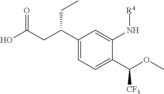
OC(CC(C1=CC=C(C(OC)[CF3])C(N[R4])=C1)CC)=O
